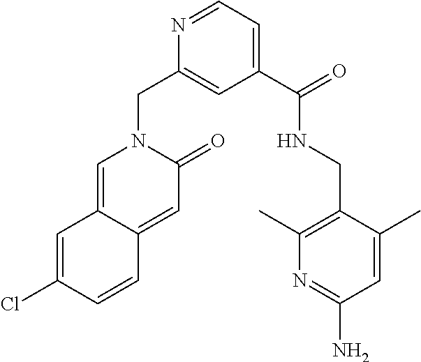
N1=CC=C(C(NCC2=C(C)N=C(N)C=C2C)=O)C=C1CN1C=C2C(=CC1=O)C=CC(Cl)=C2
